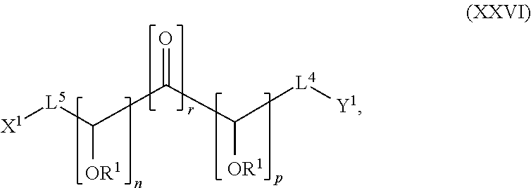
[X1][L5]C([OR1])C(=O)C([OR1])[L4][Y1]
